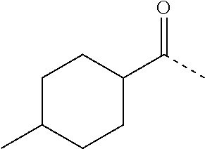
C1CC(C(=O)C)CCC1C
